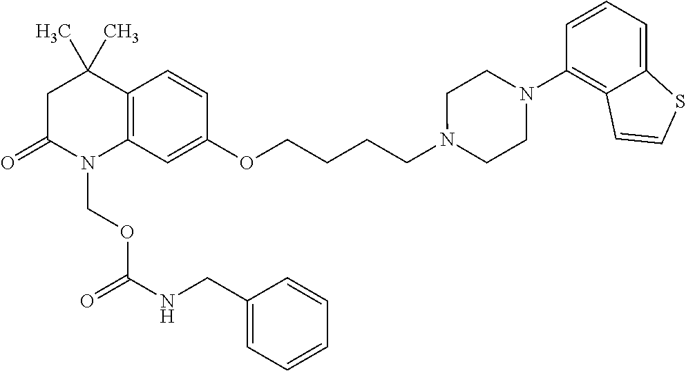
C1C(=O)N(COC(NCC2=CC=CC=C2)=O)C2=C(C1(C)C)C=CC(OCCCCN1CCN(C3=C4C(=CC=C3)SC=C4)CC1)=C2
